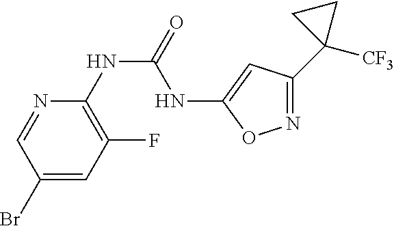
C1(C2([CF3])CC2)=NOC(NC(NC2=C(F)C=C(Br)C=N2)=O)=C1
